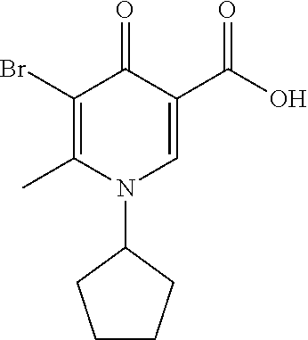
C1(Br)=C(C)N(C2CCCC2)C=C(C(=O)O)C1=O
